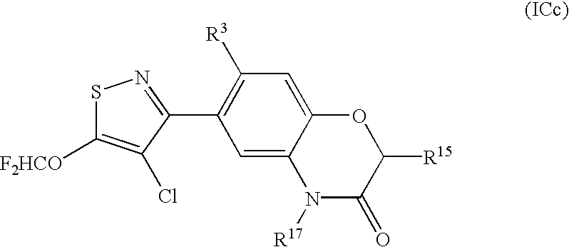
C1([R3])=C(C2=NSC([F2HCO])=C2Cl)C=C2C(=C1)OC([R15])C(=O)N2[R17]
